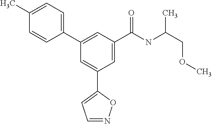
C1=NOC(C2=CC(C3=CC=C(C)C=C3)=CC(C(NC(COC)C)=O)=C2)=C1
